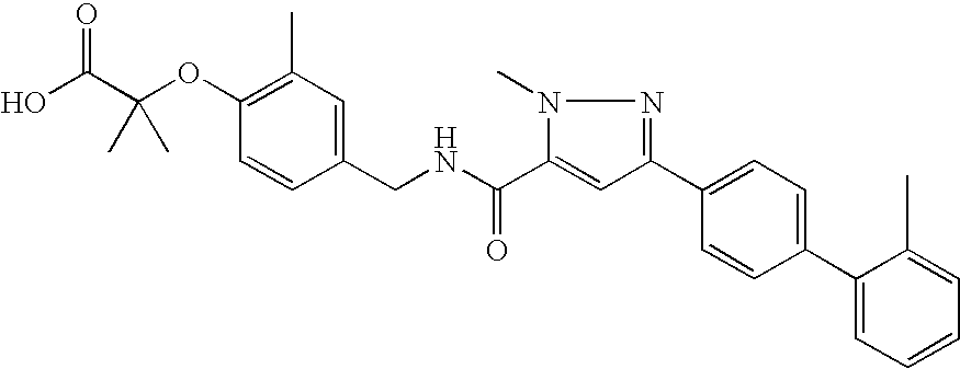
OC(C(OC1=C(C)C=C(CNC(C2=CC(C3=CC=C(C4=CC=CC=C4C)C=C3)=NN2C)=O)C=C1)(C)C)=O
